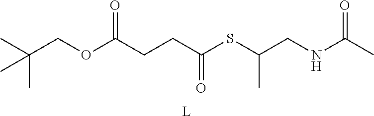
C(OC(CCC(SC(CNC(C)=O)C)=O)=O)C(C)(C)C.[L]
